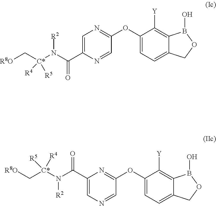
C1=C(C(N([C*](C[R8O])([R4])[R5])[R2])=O)N=CC(OC2=CC=C3C(=C2[Y])B(O)OC3)=N1.C1(C(N([C*](C[R8O])([R5])[R4])[R2])=O)=CN=CC(OC2=CC=C3C(=C2[Y])B(O)OC3)=N1
